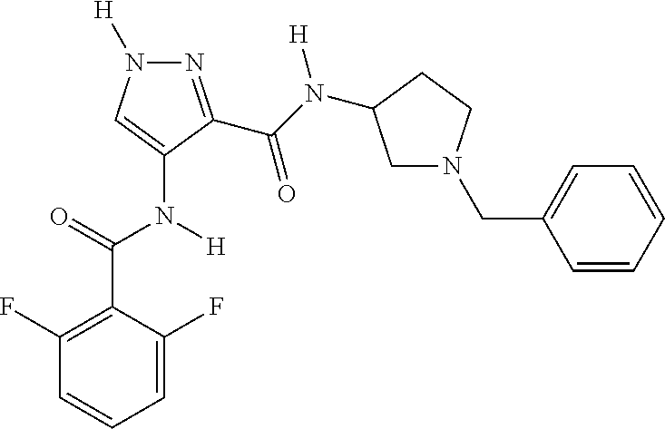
N1=C(C(N([H])C2CN(CC3=CC=CC=C3)CC2)=O)C(N([H])C(C2=C(F)C=CC=C2F)=O)=CN1[H]
